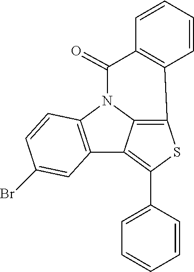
C12=C(N3C4=C(SC(C5=CC=CC=C5)=C14)C1=C(C3=O)C=CC=C1)C=CC(Br)=C2
